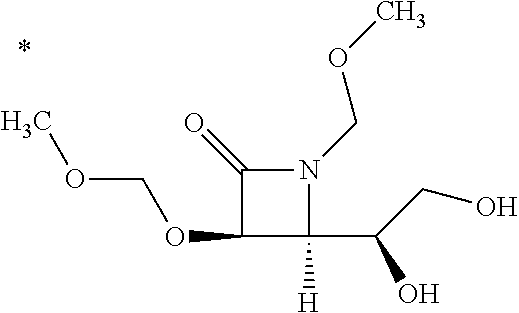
C1(OCOC)C(C(CO)O)([H])N(COC)C1=O
